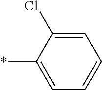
C1=C(Cl)C(*)=CC=C1
